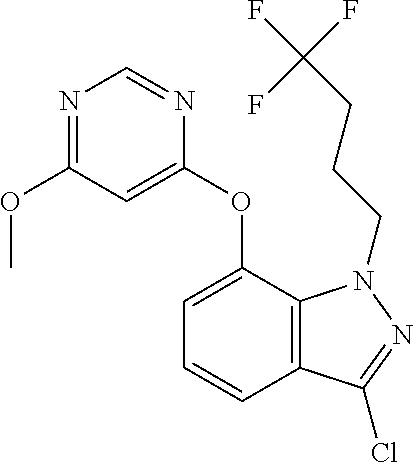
N1=C(OC)C=C(OC2=CC=CC3=C2N(CCCC(F)(F)F)N=C3Cl)N=C1
